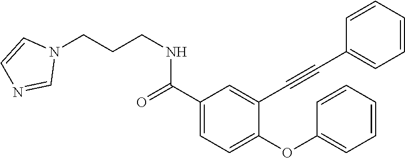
C1(C(=O)NCCCN2C=CN=C2)=CC=C(OC2=CC=CC=C2)C(C#CC2=CC=CC=C2)=C1
